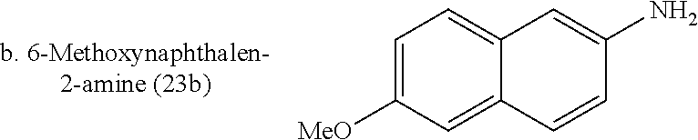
C1=C([MeO])C=C2C(=C1)C=C(N)C=C2
